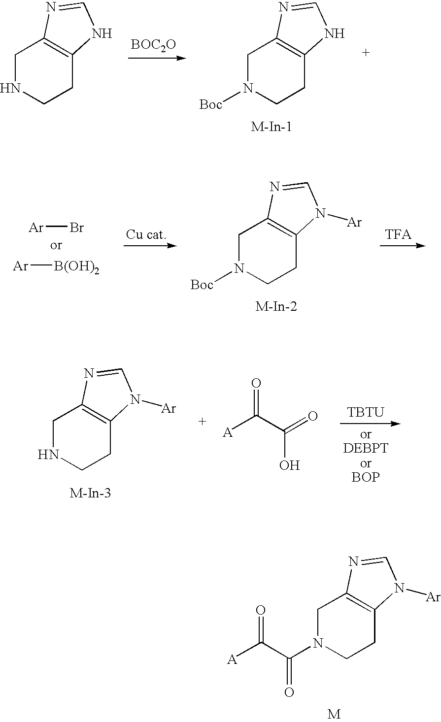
C1NCCC2=C1N=CN2.[BOC2O].C1N([Boc])CCC2=C1N=CN2.[Ar]Br.[Ar][B(OH)2].C1N([Boc])CCC2=C1N=CN2[Ar].C1NCCC2=C1N=CN2[Ar].[A]C(C(=O)O)=O.[TBTU].C1N(C(C([A])=O)=O)CCC2=C1N=CN2[Ar]
